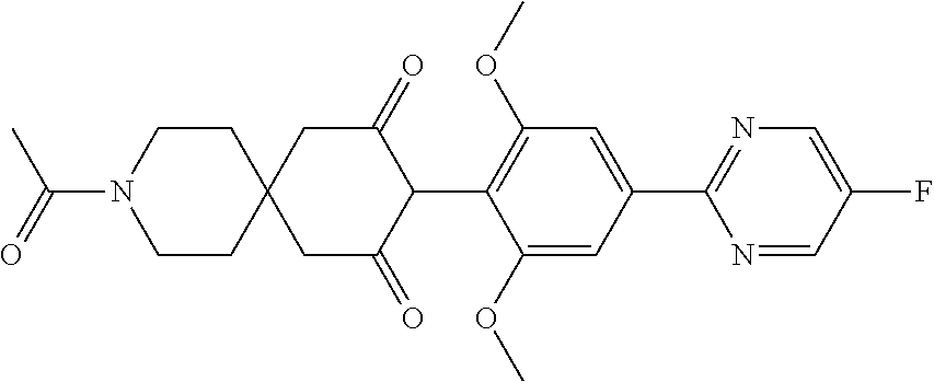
C1(OC)=CC(C2=NC=C(F)C=N2)=CC(OC)=C1C1C(=O)CC2(CC1=O)CCN(C(=O)C)CC2
